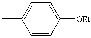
CC1=CC=C([OEt])C=C1
